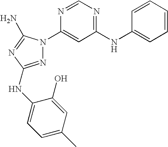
N1=C(NC2=CC=C(C)C=C2O)N=C(N)N1C1=CC(NC2=CC=CC=C2)=NC=N1
